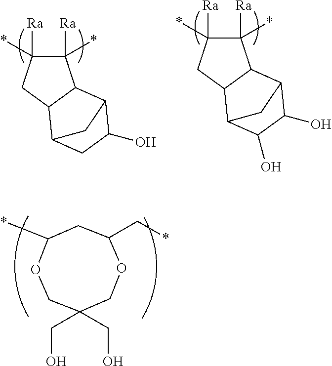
C1(*)([Ra])C(*)([Ra])CC2C1C1C(O)CC2C1.C1(*)([Ra])C(*)([Ra])CC2C1C1C(O)C(O)C2C1.O1CC(CO)(CO)COC(C*)CC1*
